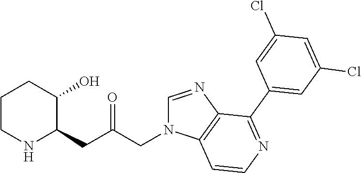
C1CNC(CC(CN2C=NC3=C2C=CN=C3C2=CC(Cl)=CC(Cl)=C2)=O)C(O)C1
